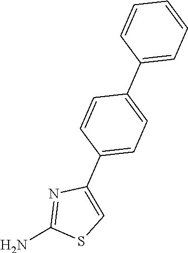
C1=CC(C2=CC=CC=C2)=CC=C1C1=CSC(N)=N1
